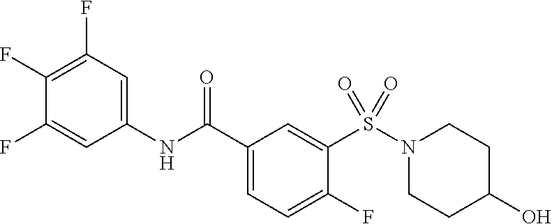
C1(F)=C(F)C=C(NC(=O)C2=CC=C(F)C(S(N3CCC(O)CC3)(=O)=O)=C2)C=C1F
